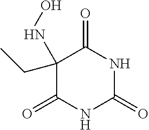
CCC1(NO)C(=O)NC(=O)NC1=O
